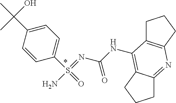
C1(S(=NC(NC2=C3C(=NC4=C2CCC4)CCC3)=O)(N)=O)=CC=C(C(C)(O)C)C=C1
